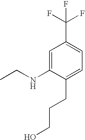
C1=C(NCC)C(CCCO)=CC=C1C(F)(F)F
